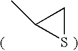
S1CC1C
